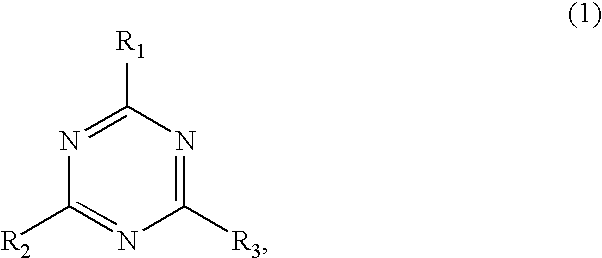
C1([R3])=NC([R1])=NC([R2])=N1
